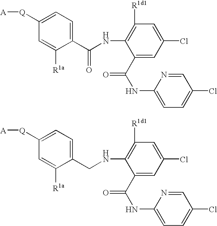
C1(C(NC2=C([R1d1])C=C(Cl)C=C2C(NC2=CC=C(Cl)C=N2)=O)=O)=CC=C([Q][A])C=C1[R1a].C1(CNC2=C([R1d1])C=C(Cl)C=C2C(NC2=CC=C(Cl)C=N2)=O)=CC=C([Q][A])C=C1[R1a]
